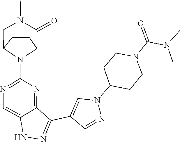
N1N=C(C2=CN(C3CCN(C(=O)N(C)C)CC3)N=C2)C2=NC(N3C4CCC3CN(C)C4=O)=NC=C12
